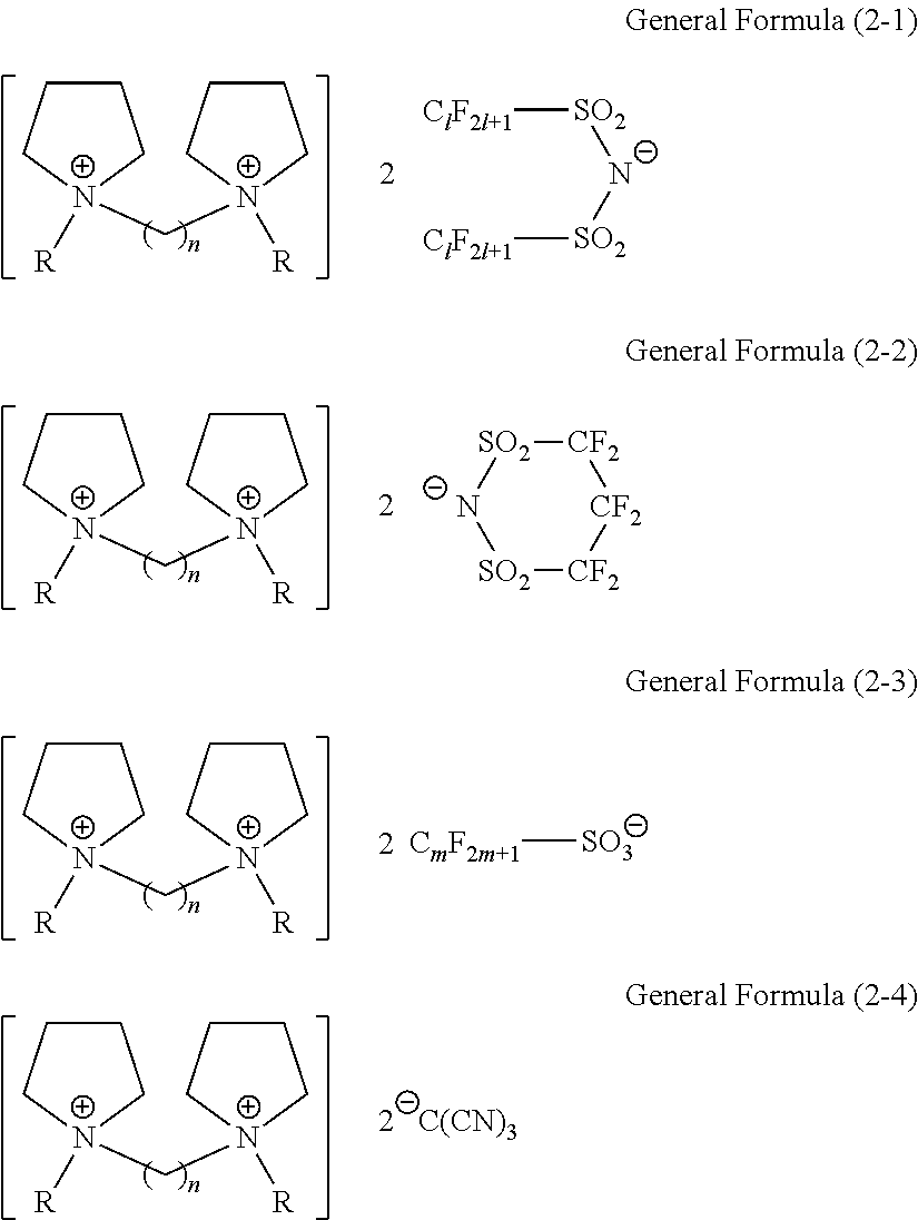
[SO2]([N-][SO2][ClF2l+1])[ClF2l+1].C1CC[N+]([R])(C[N+]2([R])CCCC2)C1.[CF2]1[CF2][CF2][SO2][N-][SO2]1.C1CC[N+]([R])(C[N+]2([R])CCCC2)C1.[CmF2m+1][SO3].C1CC[N+]([R])(C[N+]2([R])CCCC2)C1.C1CC[N+]([R])(C[N+]2([R])CCCC2)C1
